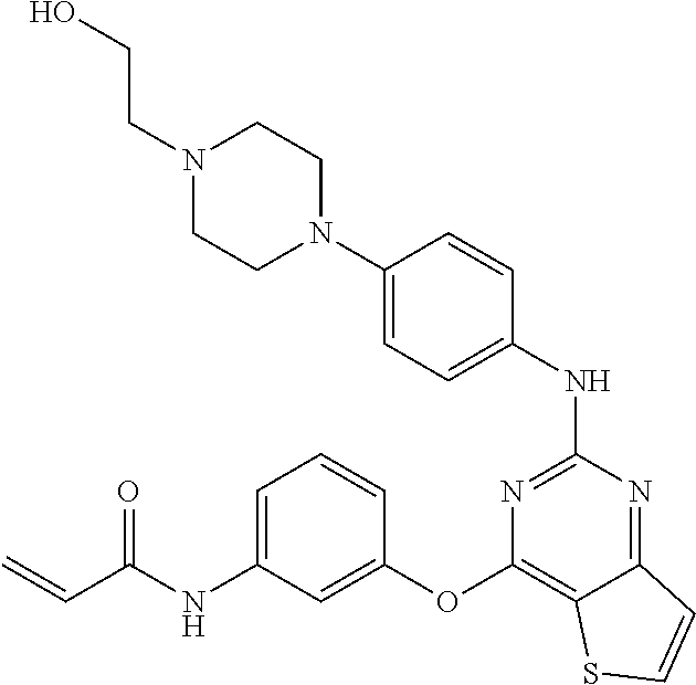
N1(CCO)CCN(C2=CC=C(NC3=NC(OC4=CC(NC(C=C)=O)=CC=C4)=C4C(=N3)C=CS4)C=C2)CC1
